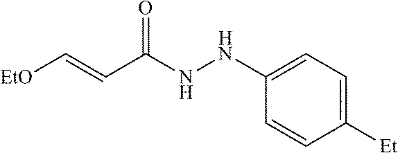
C1([Et])=CC=C(NNC(C=C[EtO])=O)C=C1
